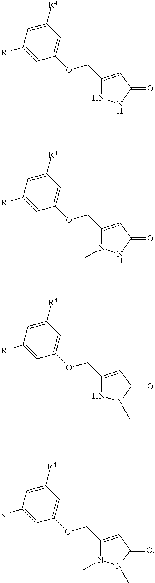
C1([R4])=CC(OCC2=CC(=O)NN2)=CC([R4])=C1.C1([R4])=CC(OCC2=CC(=O)NN2C)=CC([R4])=C1.C1([R4])=CC(OCC2=CC(=O)N(C)N2)=CC([R4])=C1.C1([R4])=CC(OCC2=CC(=O)N(C)N2C)=CC([R4])=C1
